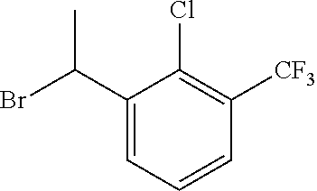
BrC(C1=CC=CC([CF3])=C1Cl)C
